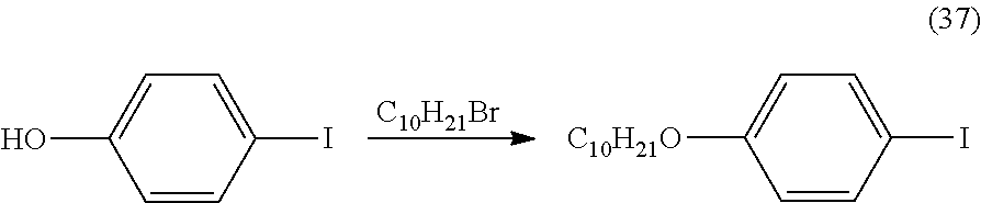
[C10H21Br].C1=CC(I)=CC=C1O.C1=CC(I)=CC=C1[C10H21O]
